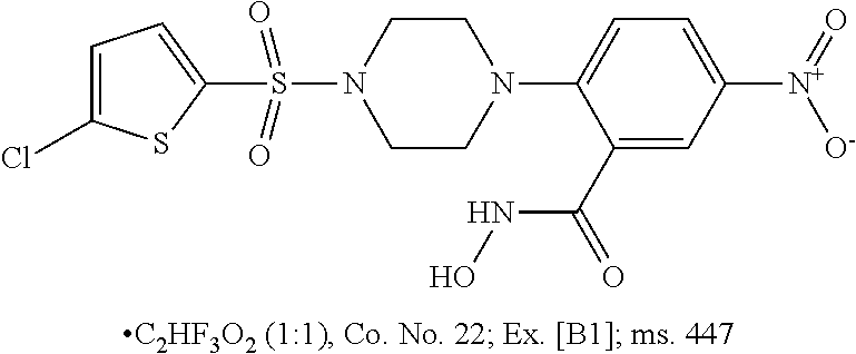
N1(C2=CC=C([N+](=O)[O-])C=C2C(=O)NO)CCN(S(=O)(=O)C2=CC=C(Cl)S2)CC1
